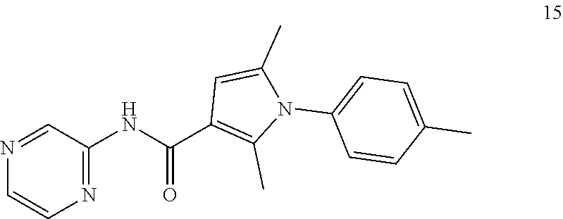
N1=CC(NC(C2=C(C)N(C3=CC=C(C)C=C3)C(C)=C2)=O)=NC=C1
